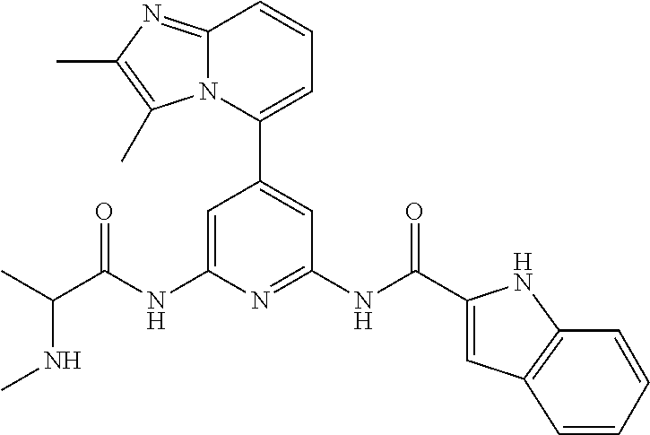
C1=C(NC(C(C)NC)=O)N=C(NC(=O)C2=CC3=C(N2)C=CC=C3)C=C1C1=CC=CC2=NC(C)=C(C)N12
